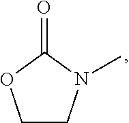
C1CN(C)C(=O)O1
